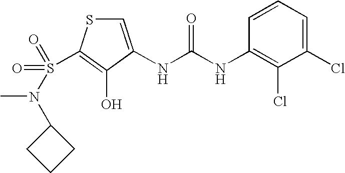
C1=C(NC(NC2=C(Cl)C(Cl)=CC=C2)=O)C(O)=C(S(N(C)C2CCC2)(=O)=O)S1
